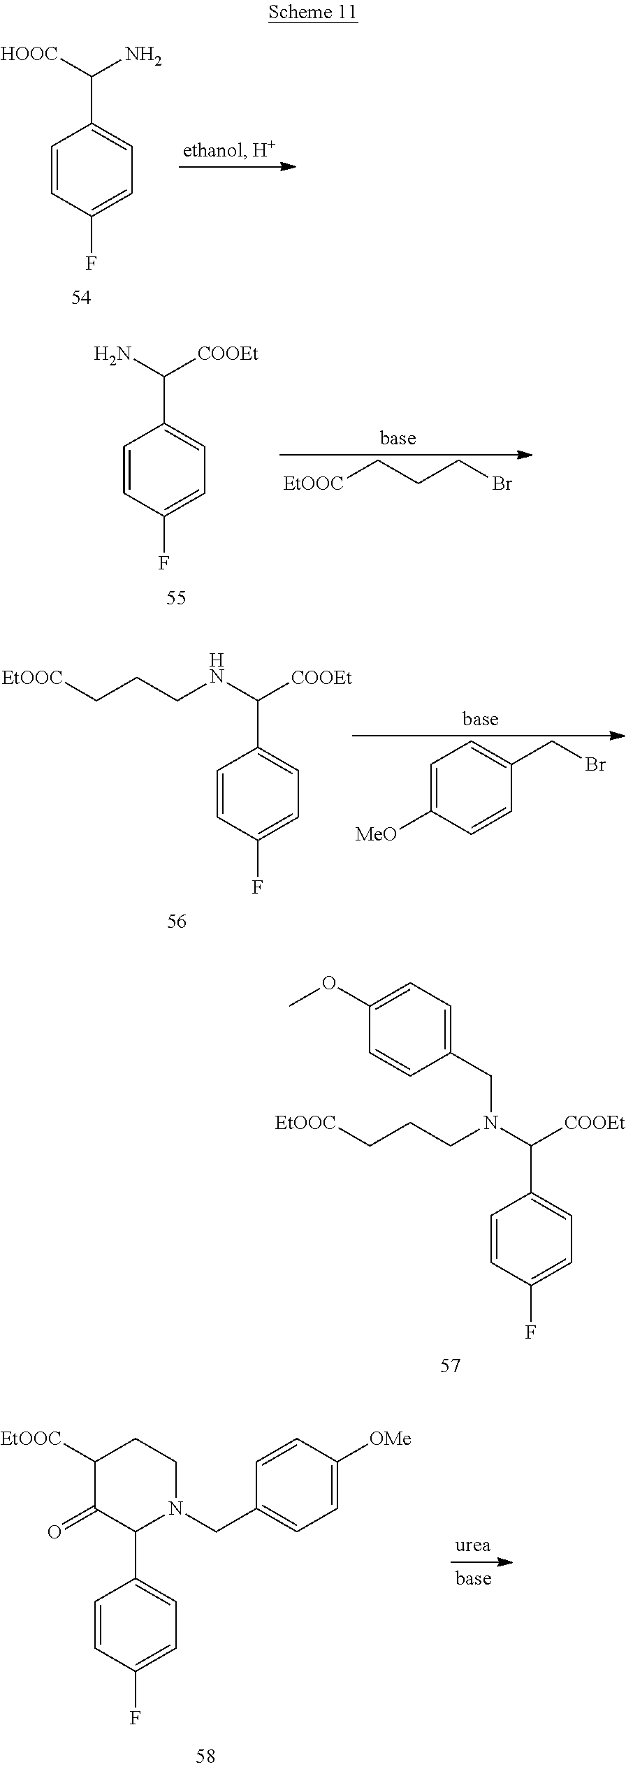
C1=CC(F)=CC=C1C([HOOC])N.[EtOOC]CCCBr.C1=CC(F)=CC=C1C(N)[COOEt].C1=C([MeO])C=CC(CBr)=C1.C1=CC(F)=CC=C1C(NCCC[EtOOC])[COOEt].C1=CC(F)=CC=C1C(N(CCC[EtOOC])CC1=CC=C(OC)C=C1)[COOEt].[EtOOC]C1C(=O)C(C2=CC=C(F)C=C2)N(CC2=CC=C([OMe])C=C2)CC1
